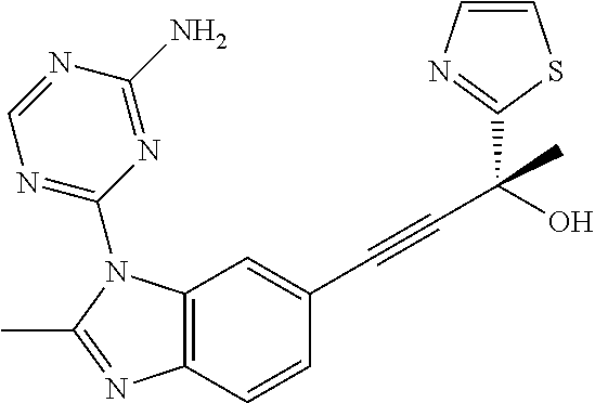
C12=C(N(C3=NC=NC(N)=N3)C(C)=N1)C=C(C#CC(O)(C1=NC=CS1)C)C=C2
